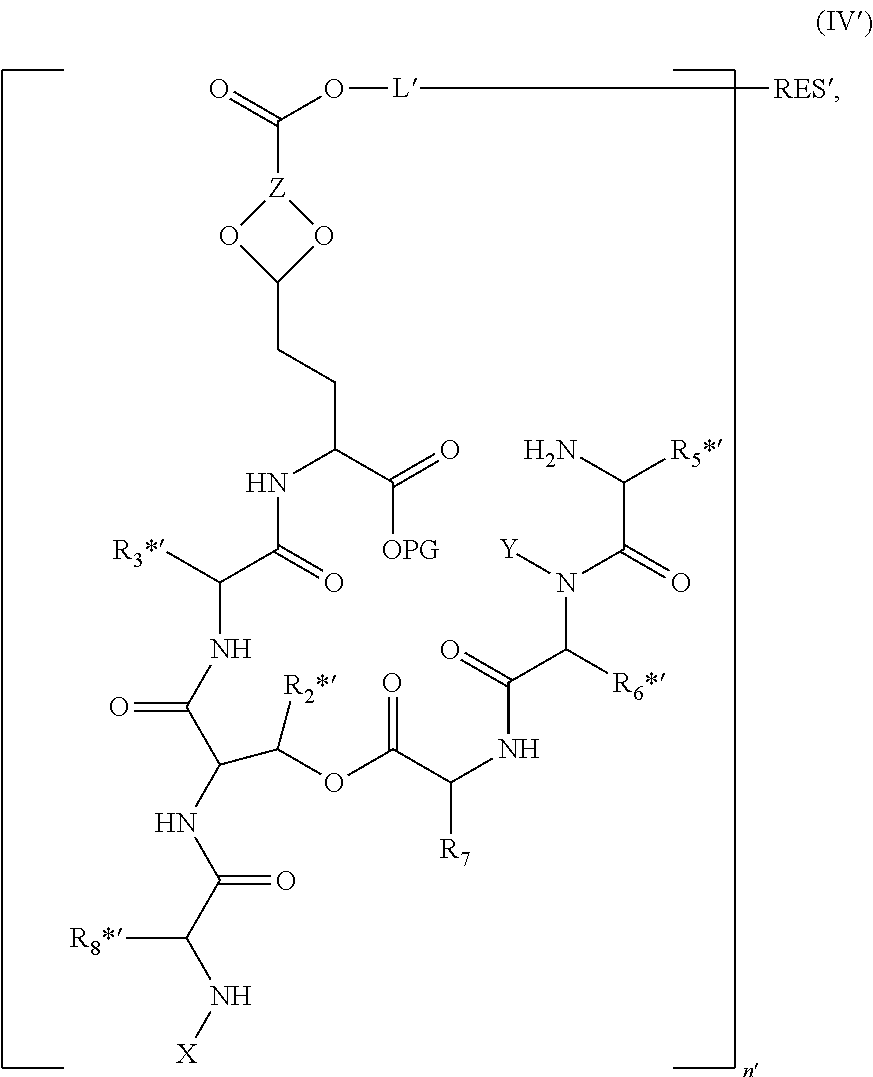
C(C(C(=O)[OPG])NC(C([R3*])NC(C(C(OC(C(NC(C(N([Y])C(=O)C(N)[R5*])[R6*])=O)[R7])=O)[R2*])NC(C(N[X])[R8*])=O)=O)=O)CC1O[Z](C(O[L][RES])=O)O1
